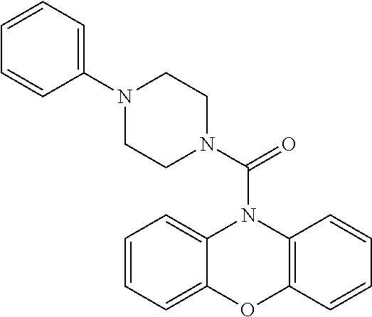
C1=CC=C2C(=C1)N(C(N1CCN(C3=CC=CC=C3)CC1)=O)C1=C(C=CC=C1)O2
